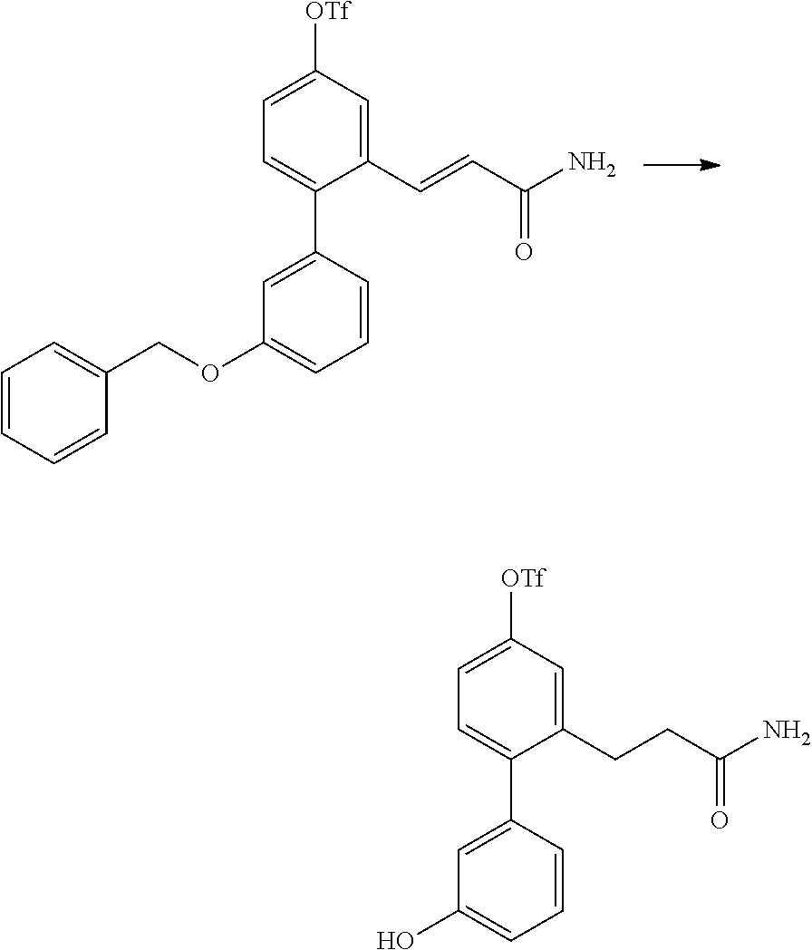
C1=CC=CC(COC2=CC=CC(C3=CC=C([OTf])C=C3C=CC(N)=O)=C2)=C1.OC1=CC=CC(C2=CC=C([OTf])C=C2CCC(N)=O)=C1
